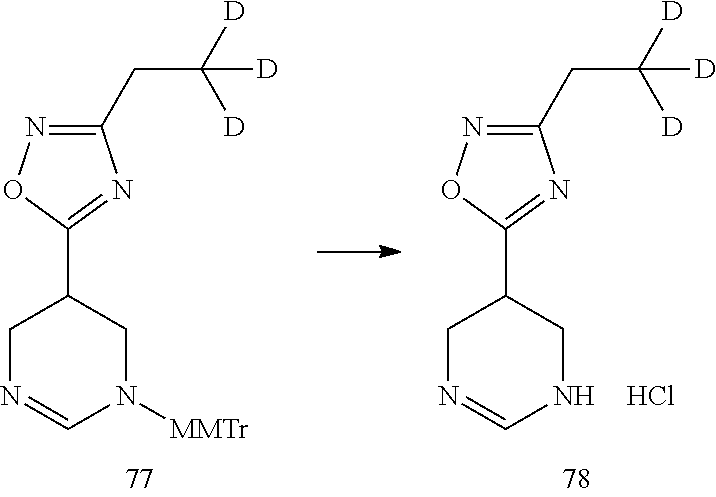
C1(CC([D])([D])[D])=NOC(C2CN=CN([MMTr])C2)=N1.C1(CC([D])([D])[D])=NOC(C2CN=CNC2)=N1.Cl
